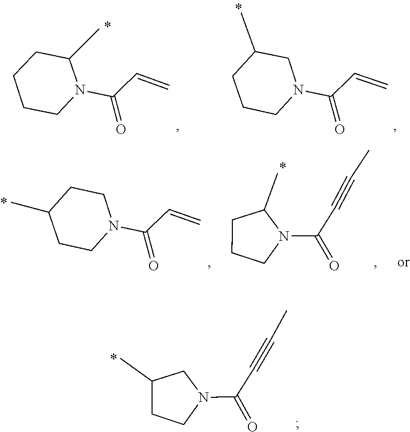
C1(C)CCN(C(=O)C#CC)C1.C1CCCN(C(C=C)=O)C1C.C1(C)CCCN(C(C=C)=O)C1.C(=C)C(N1CCC(C)CC1)=O.C1CCN(C(=O)C#CC)C1C
